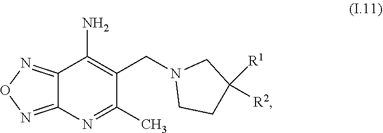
C12=NON=C1N=C(C)C(CN1CCC([R1])([R2])C1)=C2N
